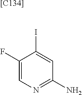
[[C134]].C1(F)=CN=C(N)C=C1I
